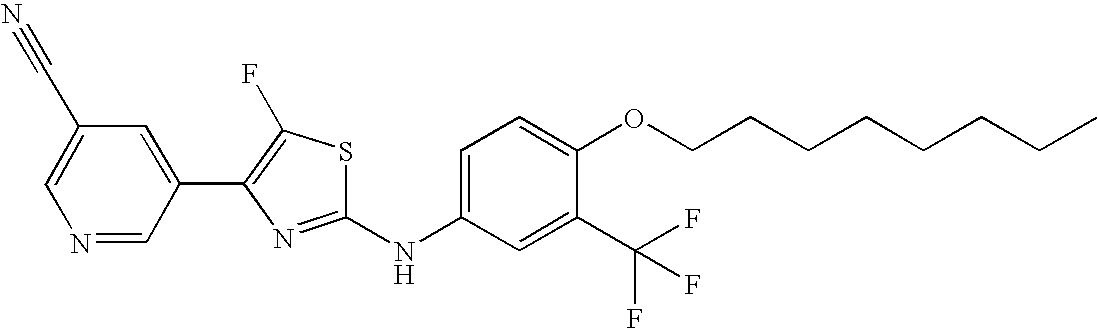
C1=C(C#N)C=C(C2=C(F)SC(NC3=CC=C(OCCCCCCCC)C(C(F)(F)F)=C3)=N2)C=N1
